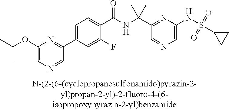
C1=C(NS(=O)(=O)C2CC2)N=C(C(NC(C2=CC=C(C3=NC(OC(C)C)=CN=C3)C=C2F)=O)(C)C)C=N1
